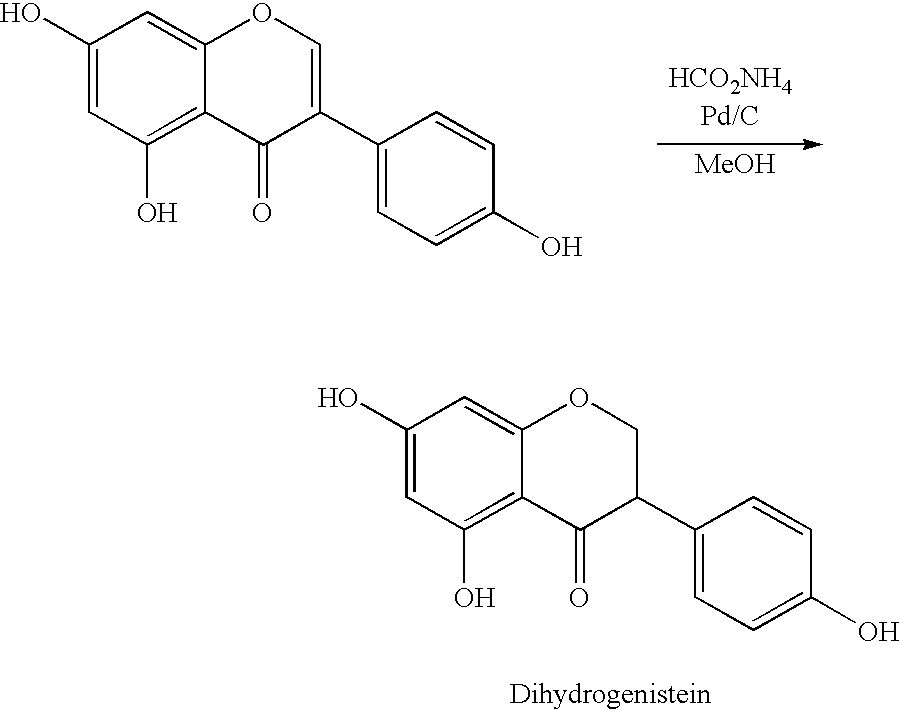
C1(O)=CC(O)=C2C(=C1)OC=C(C1=CC=C(O)C=C1)C2=O.[MeOH].C1(O)=CC(O)=C2C(=C1)OCC(C1=CC=C(O)C=C1)C2=O
